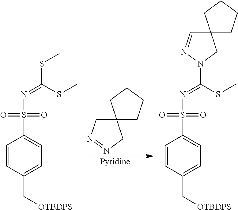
C1=CC(C[OTBDPS])=CC=C1S(N=C(SC)SC)(=O)=O.[Pyridine].C1=CC(C[OTBDPS])=CC=C1S(N=C(N1CC2(C=N1)CCCC2)SC)(=O)=O.N1=NCC2(C1)CCCC2
